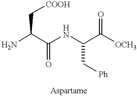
NC(C(NC(C([OCH3])=O)C[Ph])=O)C[COOH]
